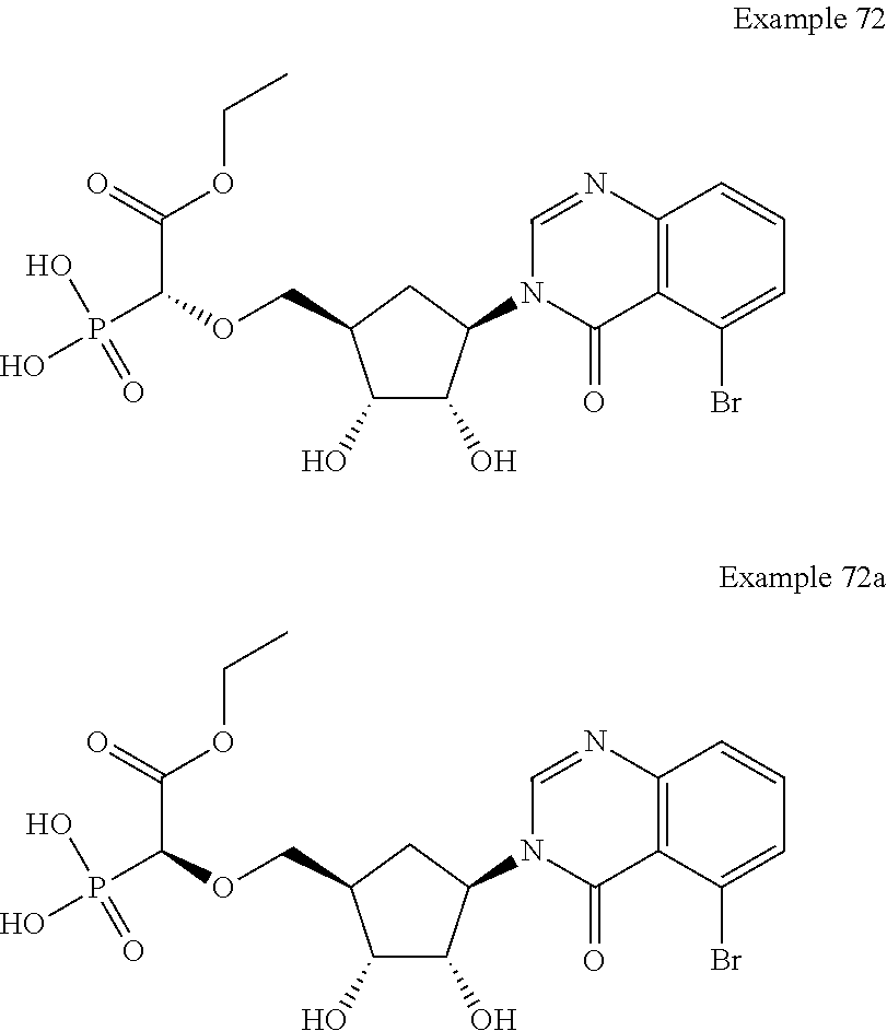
OC1C(O)C(N2C(=O)C3=C(N=C2)C=CC=C3Br)CC1COC(P(O)(O)=O)C(OCC)=O.OC1C(O)C(N2C(=O)C3=C(N=C2)C=CC=C3Br)CC1COC(P(O)(O)=O)C(OCC)=O
